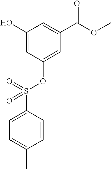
OC1=CC(OS(C2=CC=C(C)C=C2)(=O)=O)=CC(C(OC)=O)=C1
